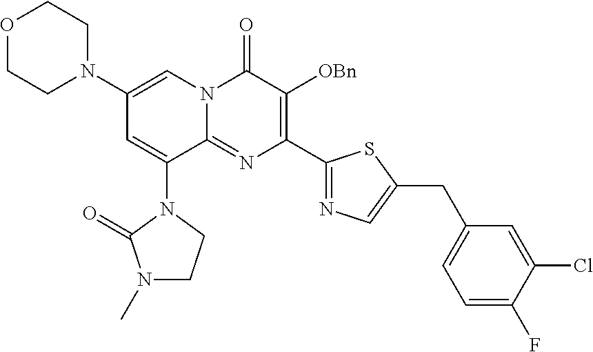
C1(N2CCOCC2)=CN2C(=NC(C3=NC=C(CC4=CC=C(F)C(Cl)=C4)S3)=C([OBn])C2=O)C(N2C(=O)N(C)CC2)=C1
